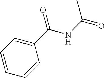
C(NC(=O)C)(C1=CC=CC=C1)=O
